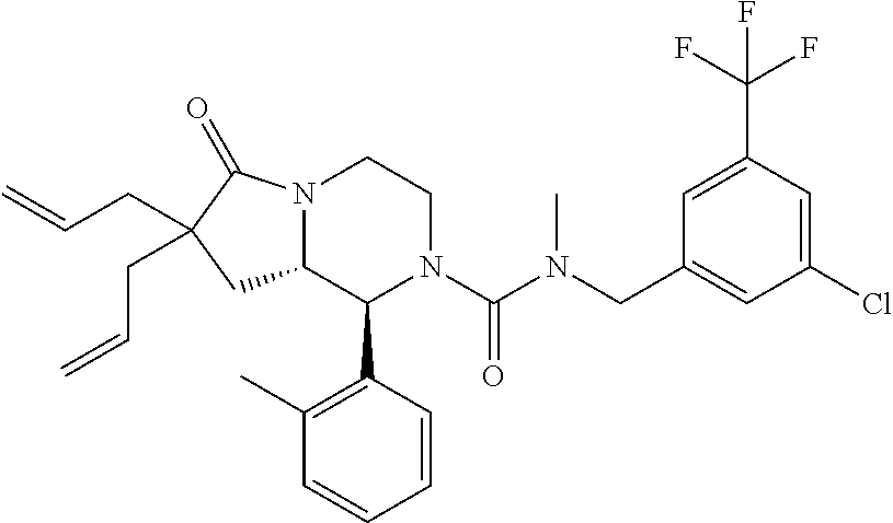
C1=C(C(F)(F)F)C=C(Cl)C=C1CN(C(N1C(C2=C(C)C=CC=C2)C2N(CC1)C(=O)C(CC=C)(CC=C)C2)=O)C
